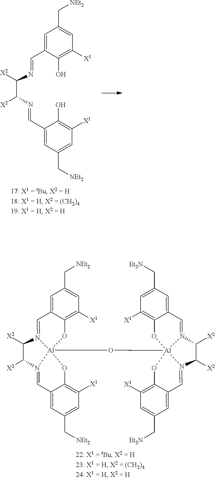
C1=C2C(=C([X1])C=C1C[NEt2])O[Al]13(O[Al]456OC7=C([X1])C=C(C[Et2N])C=C7C=N4C([X2])C([X2])N5=CC4=CC(C[Et2N])=CC([X1])=C4O6)OC4=C([X1])C=C(C[NEt2])C=C4C=N1C([X2])C([X2])N3=C2.C1=C(C=NC(C([X2])N=CC2=CC(C[NEt2])=CC([X1])=C2O)[X2])C(O)=C([X1])C=C1C[NEt2]
